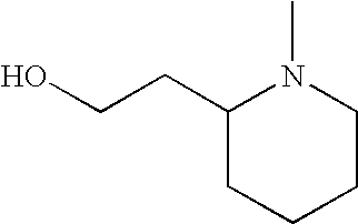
C1(CCO)CCCCN1C
